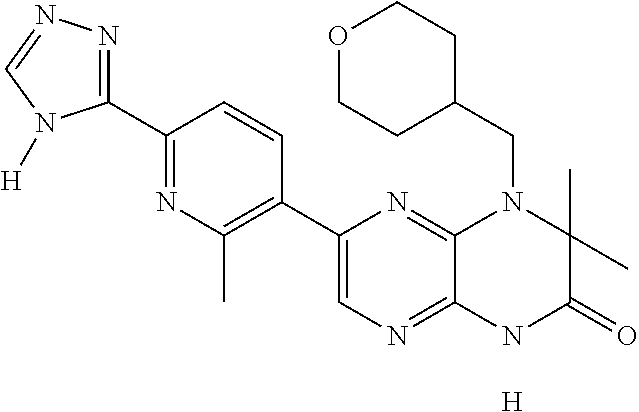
C1(C2=NN=CN2[H])=NC(C)=C(C2=CN=C3C(=N2)N(CC2CCOCC2)C(C)(C)C(=O)N3)C=C1.[H]
